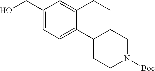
C1(CO)=CC=C(C2CCN([Boc])CC2)C(CC)=C1
